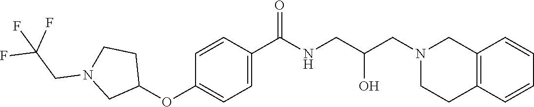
C1=CC(C(NCC(CN2CCC3=C(C2)C=CC=C3)O)=O)=CC=C1OC1CCN(CC(F)(F)F)C1
